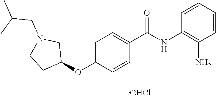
C1=CC=CC(N)=C1NC(C1=CC=C(OC2CN(CC(C)C)CC2)C=C1)=O
